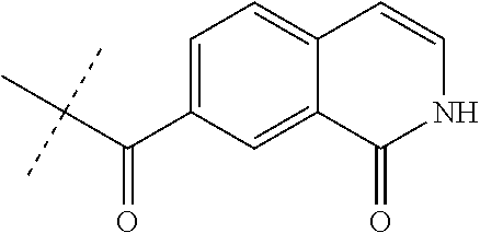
C(C(C)(C)C)(C1=CC=C2C(=C1)C(=O)NC=C2)=O
